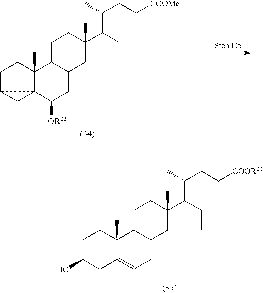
C1C(O)CC2=CCC3C(C2(C)C1)CCC1(C)C3CCC1C(CC[COOR23])C.C1C2CC23C(C)(C1)C1C(CC3[OR22])C2C(C)(CC1)C(C(CC[COOMe])C)CC2
